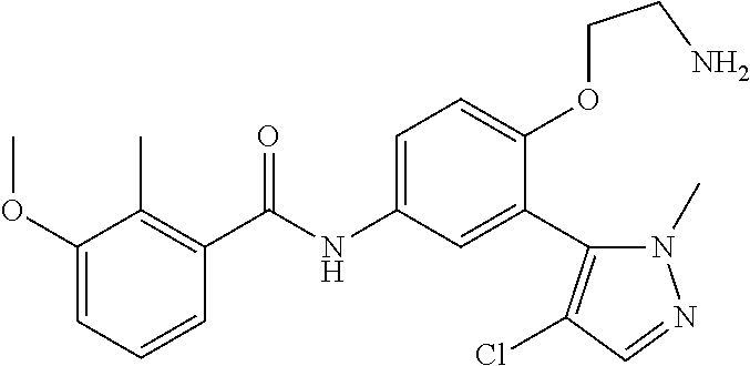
C1=CC=C(OC)C(C)=C1C(=O)NC1=CC=C(OCCN)C(C2=C(Cl)C=NN2C)=C1
